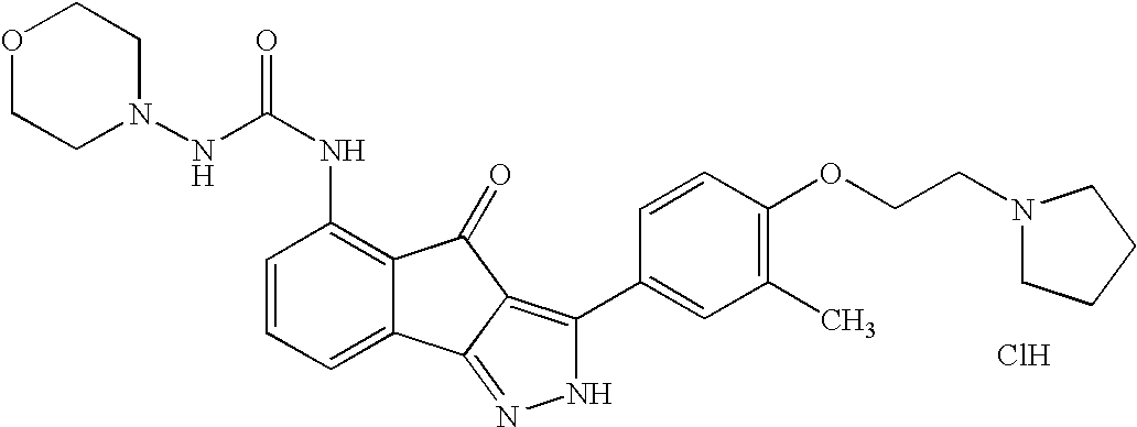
N(C(NC1=C2C(=CC=C1)C1=NNC(C3=CC(C)=C(OCCN4CCCC4)C=C3)=C1C2=O)=O)N1CCOCC1.Cl
